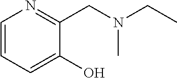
C1=CC=C(O)C(CN(CC)C)=N1
